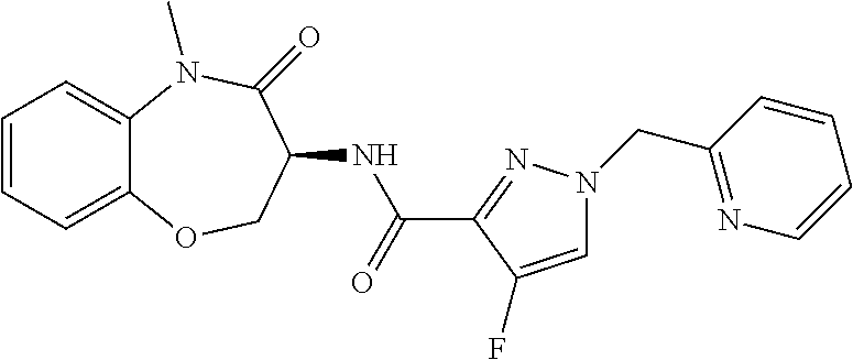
C1=CC=C2C(=C1)N(C)C(=O)C(NC(C1=NN(CC3=NC=CC=C3)C=C1F)=O)CO2
